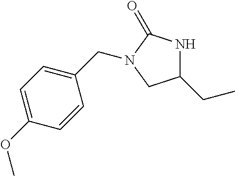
C1(CC)NC(=O)N(CC2=CC=C(OC)C=C2)C1
